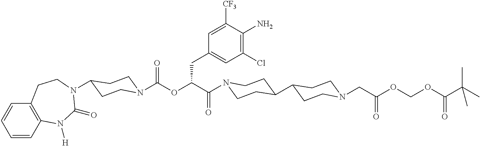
N1(C(C(OC(=O)N2CCC(N3C(=O)N([H])C4=C(C=CC=C4)CC3)CC2)CC2=CC(Cl)=C(N)C([CF3])=C2)=O)CCC(C2CCN(CC(OCOC(C(C)(C)C)=O)=O)CC2)CC1
